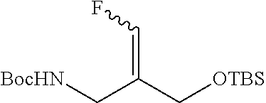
[BocHN]CC(C[OTBS])=CF
